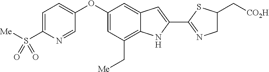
C1=C(S([Me])(=O)=O)N=CC(OC2=CC(C[Me])=C3C(=C2)C=C(C2=NCC(C[CO2H])S2)N3)=C1
